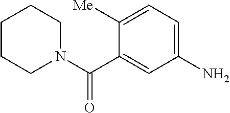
C1=C(N)C=C(C(N2CCCCC2)=O)C([Me])=C1
